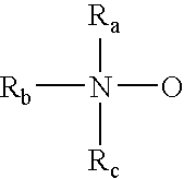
[Rb]N([Ra])([Rc])O
